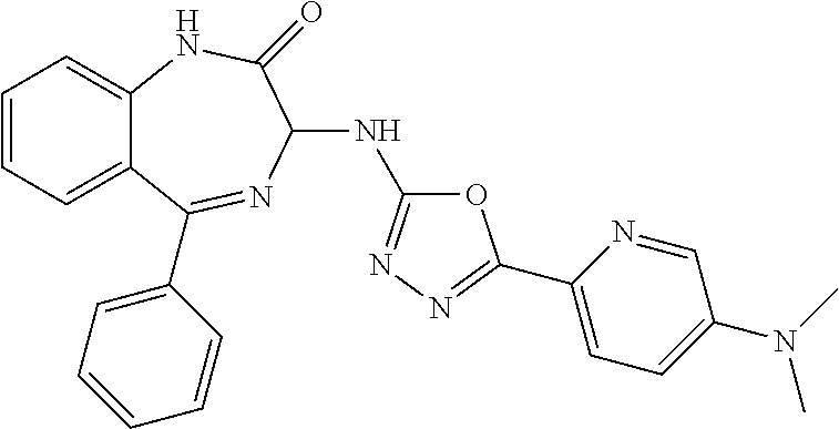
C1=CC=C2C(=C1)NC(=O)C(NC1=NN=C(C3=CC=C(N(C)C)C=N3)O1)N=C2C1=CC=CC=C1
